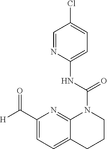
C1=NC(NC(N2C3=NC(C([H])=O)=CC=C3CCC2)=O)=CC=C1Cl
